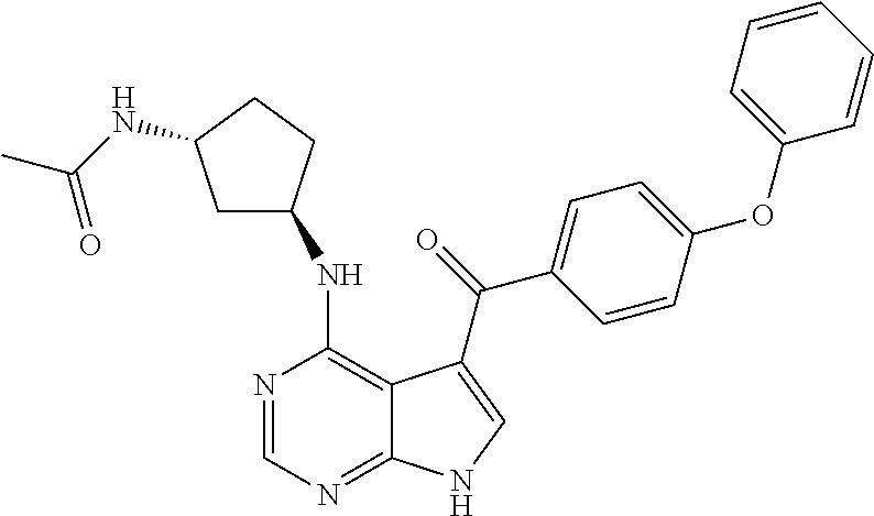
C1(NC2CC(NC(C)=O)CC2)=C2C(=NC=N1)NC=C2C(=O)C1=CC=C(OC2=CC=CC=C2)C=C1
